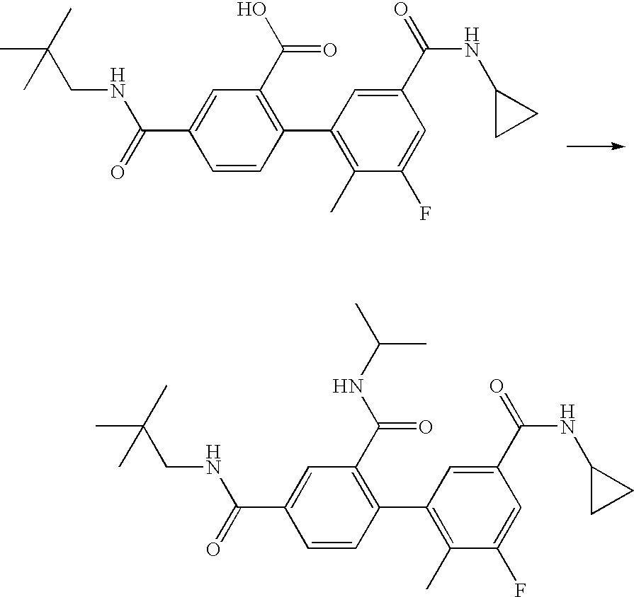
CC(CNC(=O)C1=CC(C(O)=O)=C(C2=C(C)C(F)=CC(C(NC3CC3)=O)=C2)C=C1)(C)C.CC(C)(CNC(=O)C1=CC(C(NC(C)C)=O)=C(C2=C(C)C(F)=CC(C(NC3CC3)=O)=C2)C=C1)C
